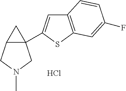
C12(C3=CC4=C(S3)C=C(F)C=C4)C(CN(C)C1)C2.Cl
